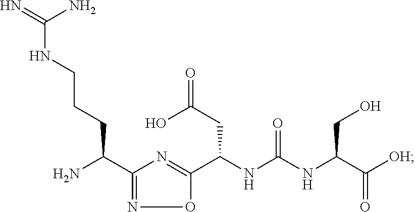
NC(C1=NOC(C(NC(NC(C([OH])=O)CO)=O)CC(=O)O)=N1)CCCNC(=N)N
